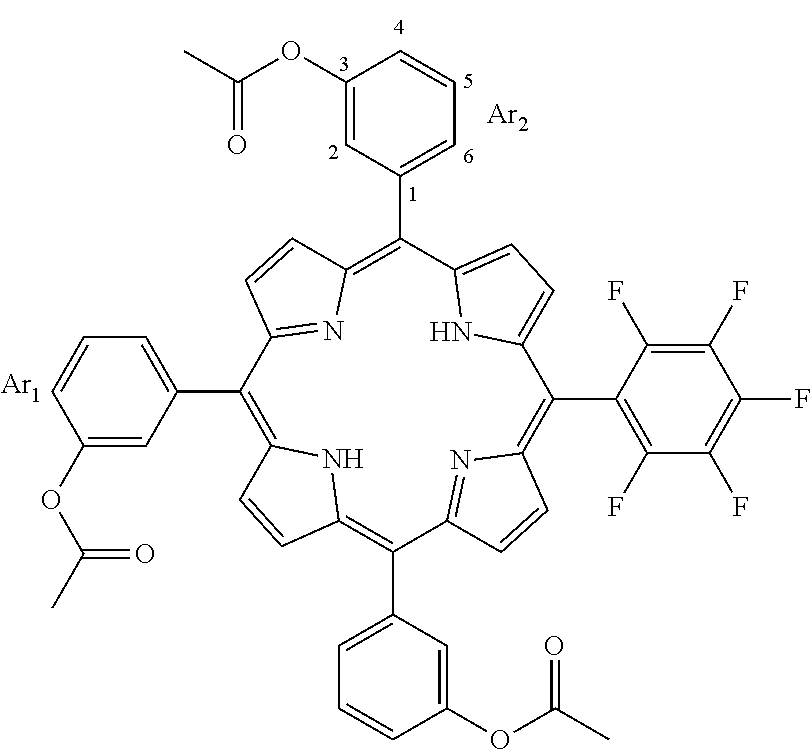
[Ar2].[Ar1].C1(C2=C3NC(=C(C4=CC=CC(OC(C)=O)=C4)C4=NC(=C(C5=C(F)C(F)=C(F)C(F)=C5F)C5=CC=C(C(C6=CC=CC(OC(C)=O)=C6)=C6N=C2C=C6)N5)C=C4)C=C3)=CC=CC(OC(C)=O)=C1
